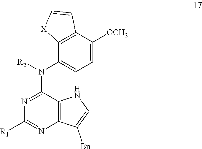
C1(N(C2=CC=C([OCH3])C3=C2[X]C=C3)[R2])=NC([R1])=NC2=C1NC=C2[Bn]
